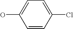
OC1=CC=C(Cl)C=C1
